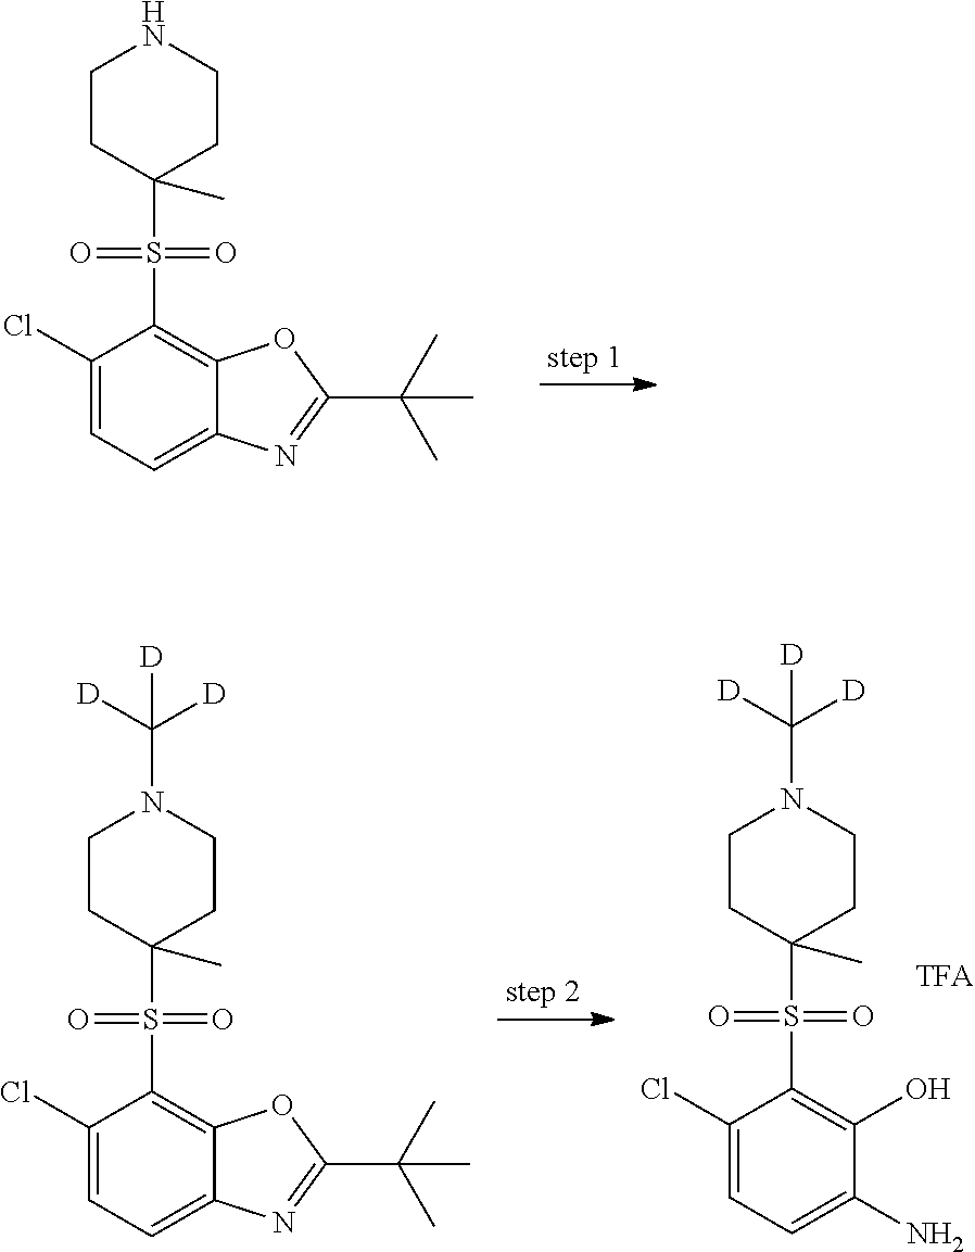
C1(Cl)=CC=C2C(=C1S(=O)(=O)C1(C)CCNCC1)OC(C(C)(C)C)=N2.C1(Cl)=CC=C(N)C(O)=C1S(=O)(=O)C1(C)CCN(C([D])([D])[D])CC1.C1(Cl)=CC=C2C(=C1S(=O)(=O)C1(C)CCN(C([D])([D])[D])CC1)OC(C(C)(C)C)=N2
